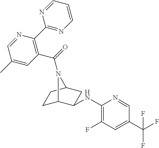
C1C2C(NC3=C(F)C=C(C(F)(F)F)C=N3)CC(C1)N2C(=O)C1=C(C2=NC=CC=N2)N=CC(C)=C1
